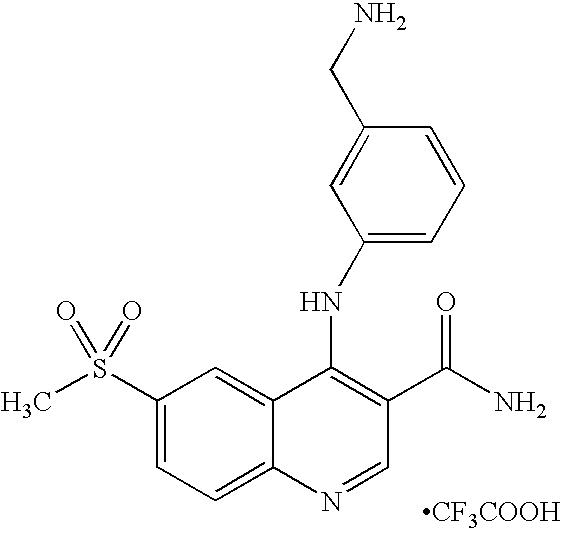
[CF3COOH].C1(S(C)(=O)=O)=CC=C2C(=C1)C(NC1=CC=CC(CN)=C1)=C(C(N)=O)C=N2
